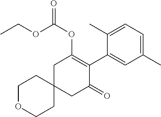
C1OCCC2(C1)CC(=O)C(C1=CC(C)=CC=C1C)=C(OC(OCC)=O)C2
